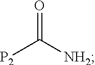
[P2]C([NH2])=O
